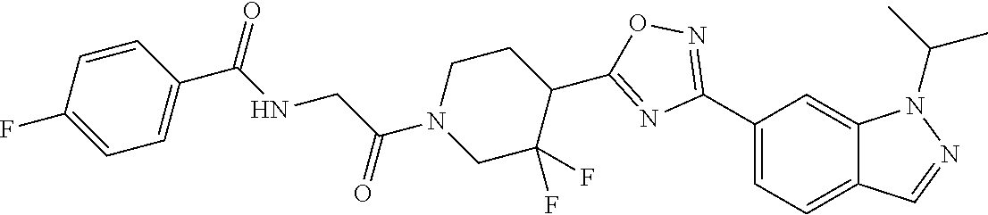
C1(C2=NOC(C3CCN(C(CNC(C4=CC=C(F)C=C4)=O)=O)CC3(F)F)=N2)=CC=C2C(=C1)N(C(C)C)N=C2
